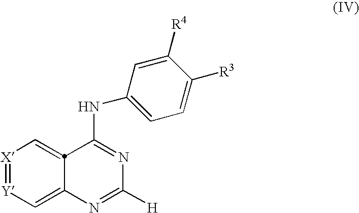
[X]1=[Y]C=C2N=C([H])N=C(NC3=CC=C([R3])C([R4])=C3)C2=C1
